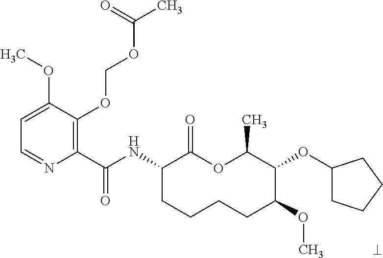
C1(C(NC2CCCCC(OC)C(OC3CCCC3)C(C)OC2=O)=O)=C(OCOC(C)=O)C(OC)=CC=N1
